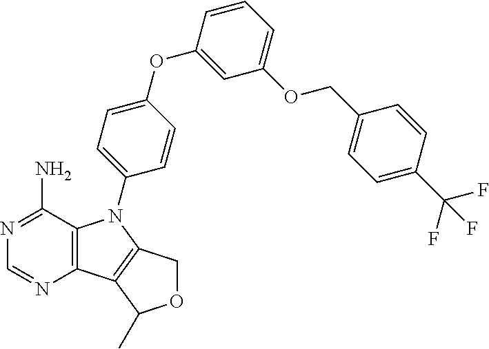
C12=C(C(N)=NC=N1)N(C1=CC=C(OC3=CC(OCC4=CC=C(C(F)(F)F)C=C4)=CC=C3)C=C1)C1=C2C(C)OC1
